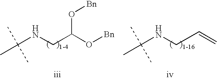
C(NCC(O[Bn])O[Bn])(C)(C)C.C(NCC=C)(C)(C)C
